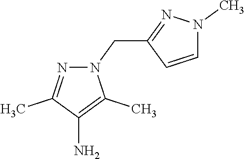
N1(CC2=NN(C)C=C2)N=C(C)C(N)=C1C
